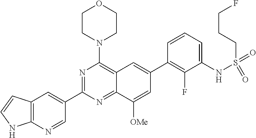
C12=C(N=CC(C3=NC(N4CCOCC4)=C4C(=N3)C([OMe])=CC(C3=C(F)C(NS(=O)(=O)CCCF)=CC=C3)=C4)=C1)NC=C2
